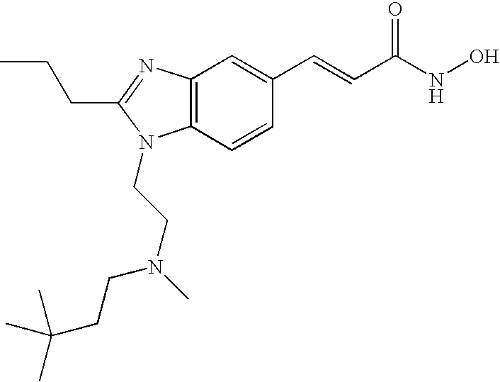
C12=C(C=CC(C=CC(=O)NO)=C1)N(CCN(CCC(C)(C)C)C)C(CCC)=N2
